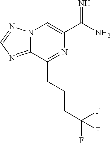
N12C(=NC=N1)C(CCCC(F)(F)F)=NC(C(N)=N)=C2
